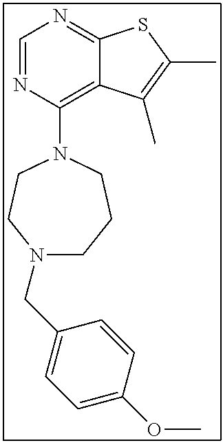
C12=NC=NC(N3CCN(CC4=CC=C(OC)C=C4)CCC3)=C1C(C)=C(C)S2
